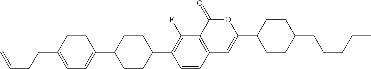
C12=C(C(=O)OC(C3CCC(CCCCC)CC3)=C1)C(F)=C(C1CCC(C3=CC=C(CCC=C)C=C3)CC1)C=C2
